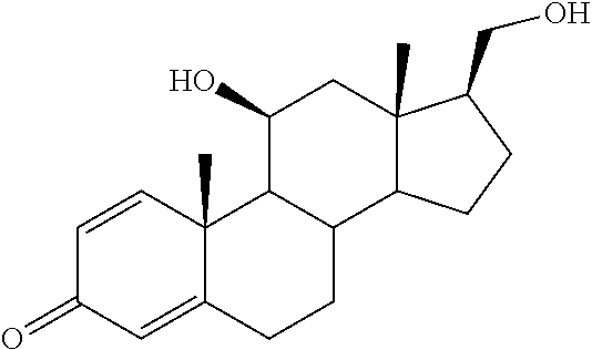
C1=CC2(C)C(=CC1=O)CCC1C2C(O)CC2(C)C1CCC2CO
